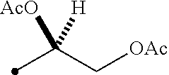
C(C[OAc])([AcO])([H])C
